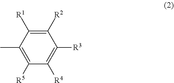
C1(C)=C([R5])C([R4])=C([R3])C([R2])=C1[R1]
